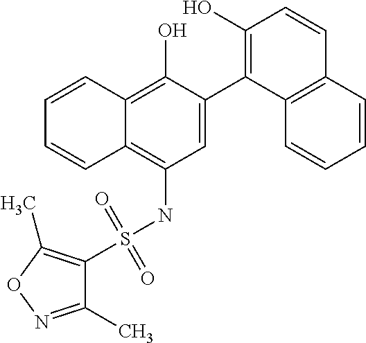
C1=C(C2=C(O)C=CC3=C2C=CC=C3)C(O)=C2C(=C1NS(C1=C(C)ON=C1C)(=O)=O)C=CC=C2
